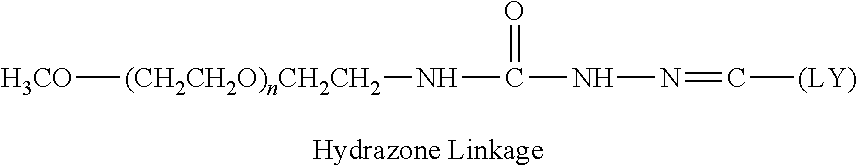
[H3CO][(CH2CH2O)nCH2CH2]NC(NN=C[(LY)])=O
